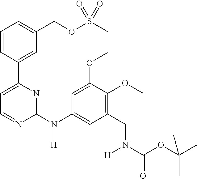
C1=C(C2=CC(COS(C)(=O)=O)=CC=C2)N=C(N(C2=CC(CN(C(OC(C)(C)C)=O)[H])=C(OC)C(OC)=C2)[H])N=C1
